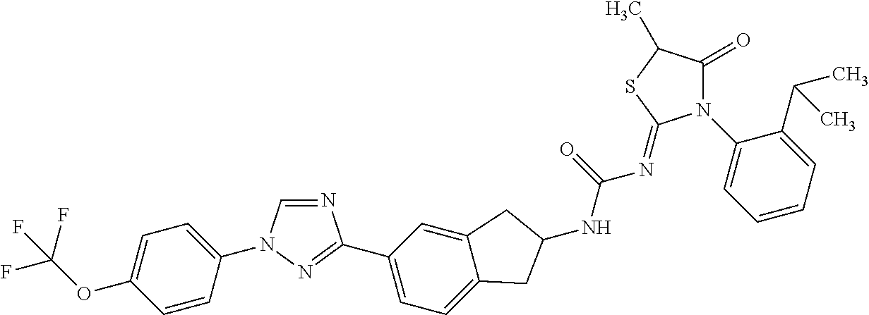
C1=CC(N2C=NC(C3=CC=C4C(=C3)CC(NC(=O)N=C3N(C5=CC=CC=C5C(C)C)C(=O)C(C)S3)C4)=N2)=CC=C1OC(F)(F)F
